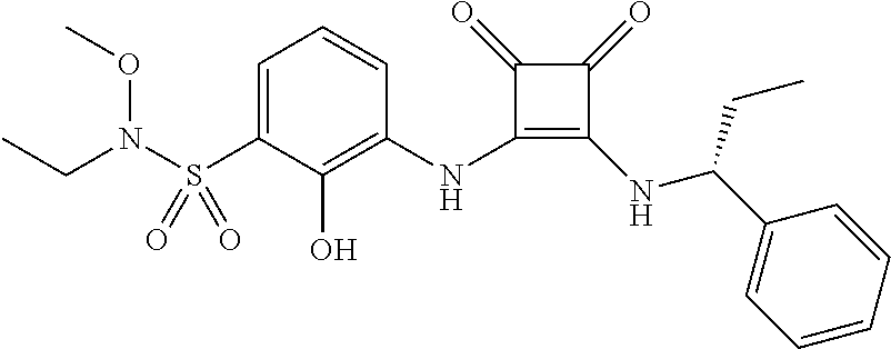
C1(S(=O)(=O)N(OC)CC)=CC=CC(NC2=C(NC(C3=CC=CC=C3)CC)C(=O)C2=O)=C1O
